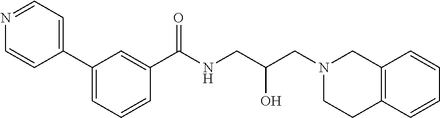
C1(C2=CC=NC=C2)=CC=CC(C(NCC(CN2CCC3=C(C2)C=CC=C3)O)=O)=C1
